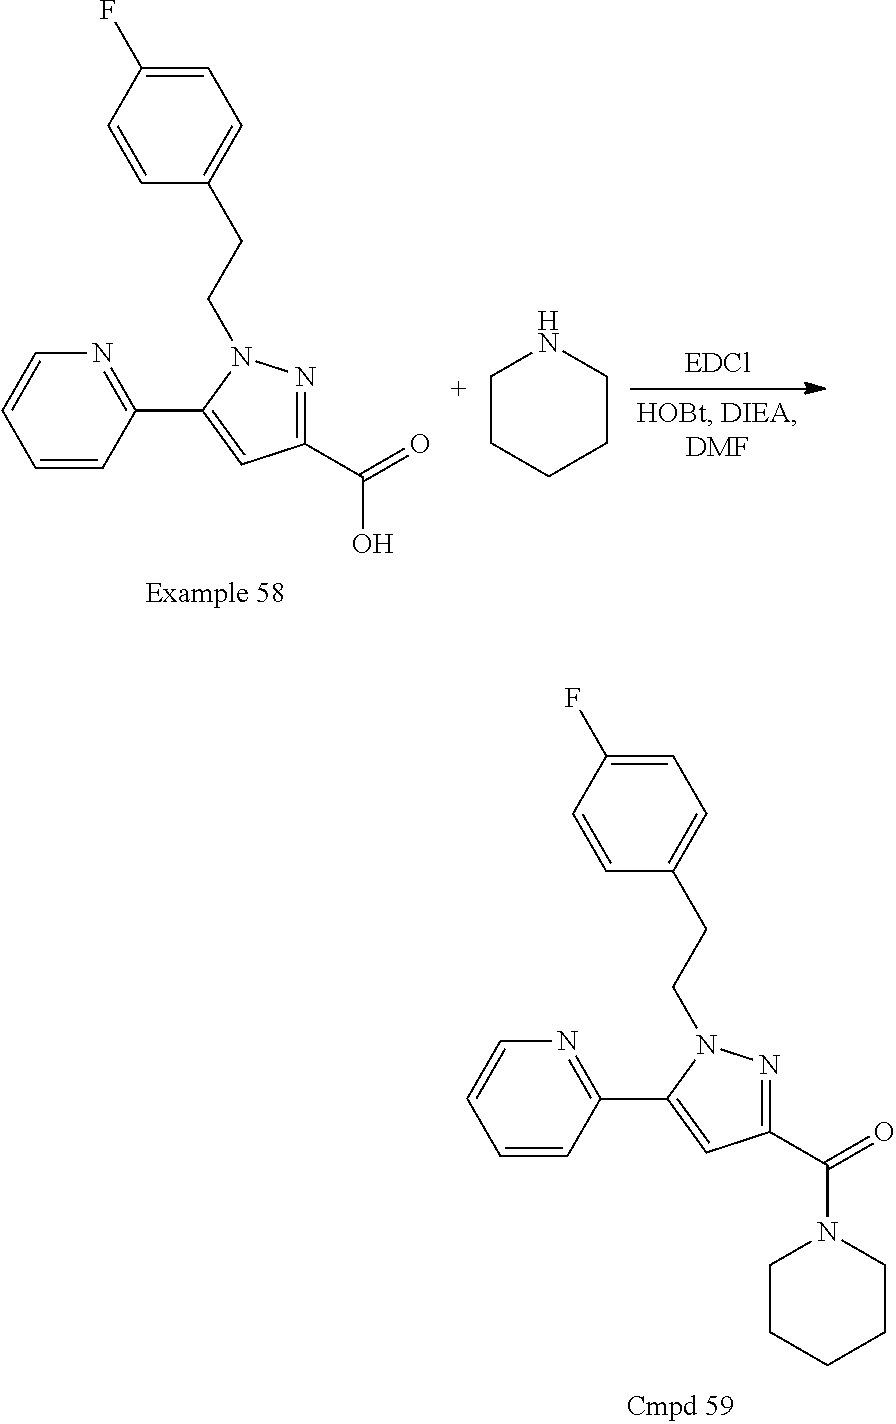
C1=CC(C2=CC(C(=O)N3CCCCC3)=NN2CCC2=CC=C(F)C=C2)=NC=C1.C1=CC(C2=CC(C(=O)O)=NN2CCC2=CC=C(F)C=C2)=NC=C1.C1CCCCN1
